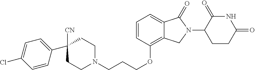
C1N(CCCOC2=C3C(=CC=C2)C(=O)N(C2C(=O)NC(=O)CC2)C3)CCC(C2=CC=C(Cl)C=C2)([CN])C1
